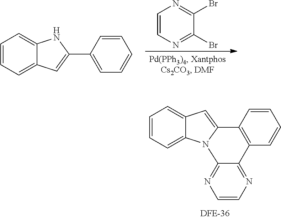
C1=CN=C(Br)C(Br)=N1.C1=CC=C2C(=C1)NC(C1=CC=CC=C1)=C2.C12=CC=CC=C1C=C1N2C2=NC=CN=C2C2=C1C=CC=C2
